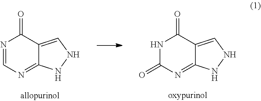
N1C(=O)N=C2C(=CNN2)C1=O.N1=CN=C2C(=CNN2)C1=O
